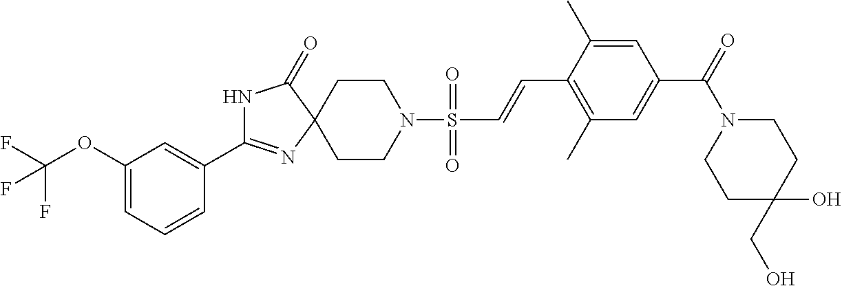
C1(OC(F)(F)F)=CC=CC(C2=NC3(C(=O)N2)CCN(S(C=CC2=C(C)C=C(C(=O)N4CCC(O)(CO)CC4)C=C2C)(=O)=O)CC3)=C1
